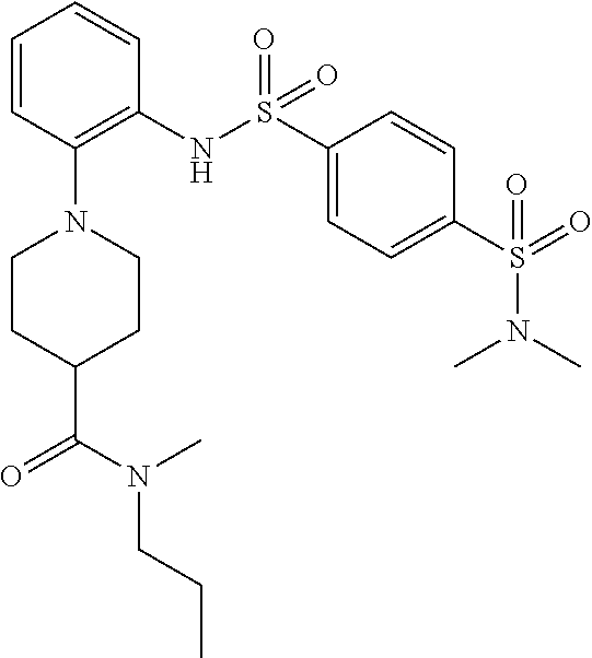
C1=CC(N2CCC(C(N(C)CCC)=O)CC2)=C(NS(C2=CC=C(S(=O)(N(C)C)=O)C=C2)(=O)=O)C=C1
